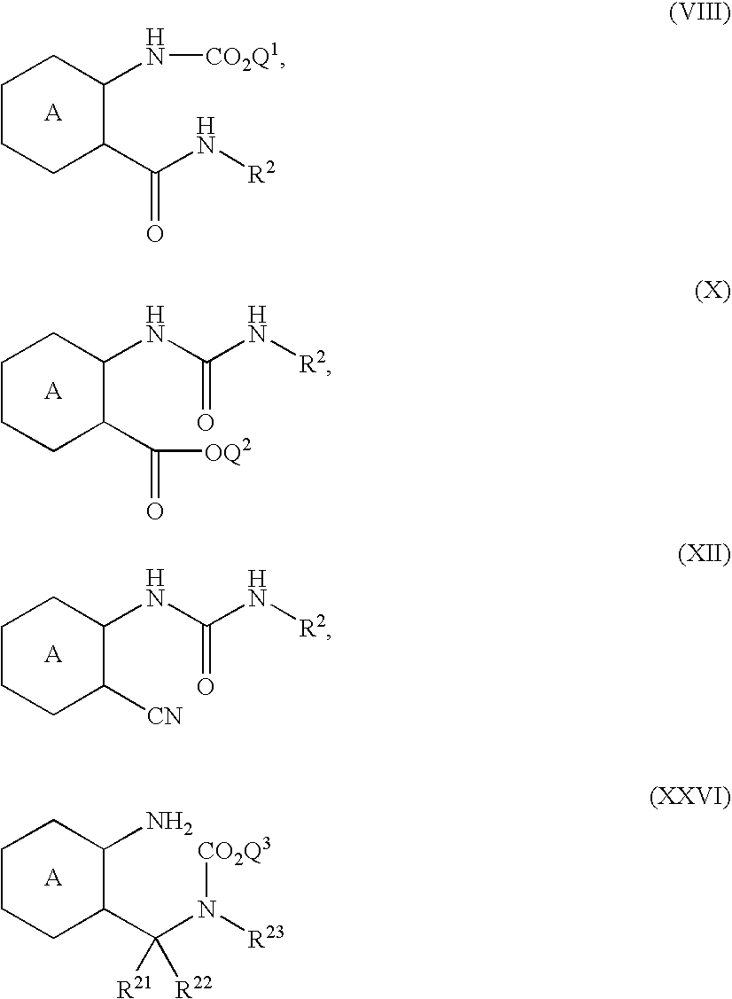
C1CCC(C(N[R2])=O)C(N[CO2Q1])C1.C1CCC(C(=O)[OQ2])C(NC(N[R2])=O)C1.C1CCC([CN])C(NC(N[R2])=O)C1.C1CCC(C(N([R23])[CO2Q3])([R21])[R22])C(N)C1
